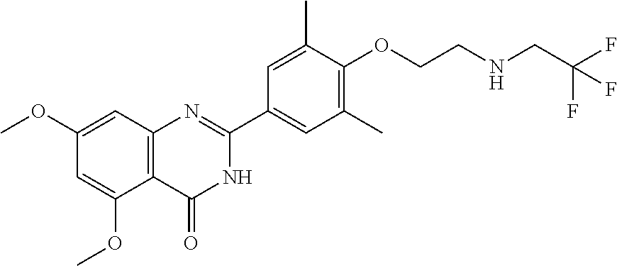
C1(OC)=CC2=C(C(OC)=C1)C(=O)NC(C1=CC(C)=C(OCCNCC(F)(F)F)C(C)=C1)=N2
